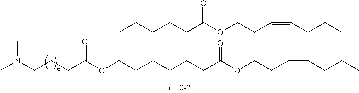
C(CC(OC(CCCCCC(OCCC=CCCC)=O)CCCCCC(OCCC=CCCC)=O)=O)CN(C)C
